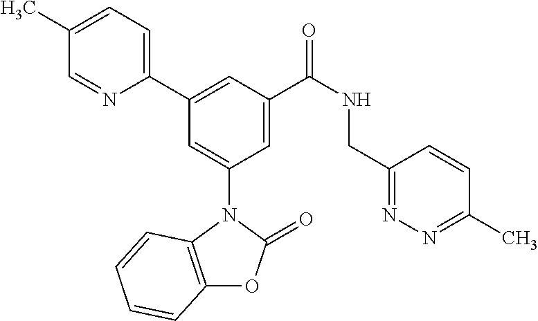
C1(C)=CC=C(C2=CC(C(NCC3=NN=C(C)C=C3)=O)=CC(N3C4=C(OC3=O)C=CC=C4)=C2)N=C1
